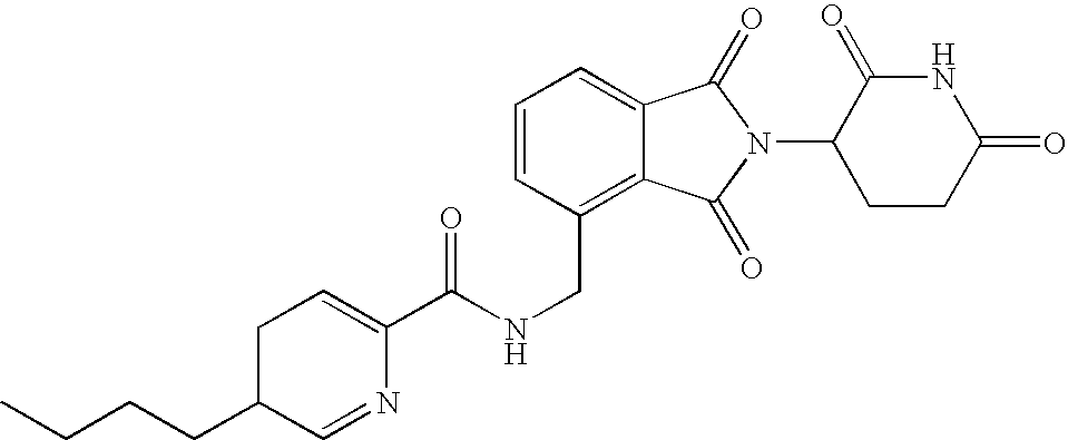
N(CC1=C2C(=CC=C1)C(=O)N(C1CCC(=O)NC1=O)C2=O)C(C1=CCC(CCCC)C=N1)=O
